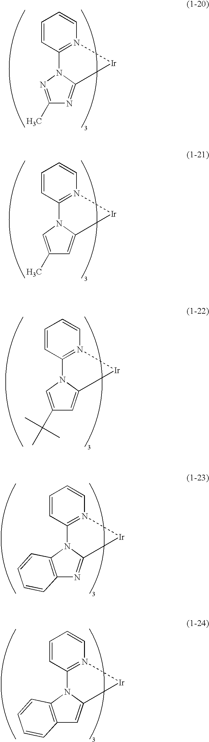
C1=CC2=N(C=C1)[Ir]C1=NC3=C(N21)C=CC=C3.C1=CC2=N(C=C1)[Ir]C1=CC3=C(N21)C=CC=C3.C1=CC2=N(C=C1)[Ir]C1=NC(C)=NN21.C1=CC2=N(C=C1)[Ir]C1=CC(C)=CN21.C1=CC2=N(C=C1)[Ir]C1=CC(C(C)(C)C)=CN21
